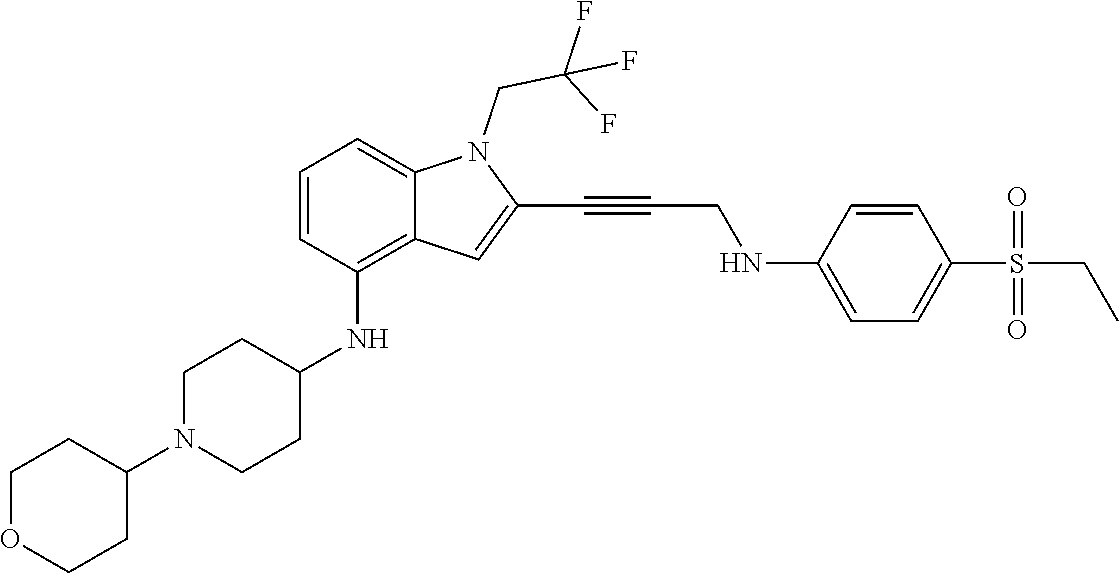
C(C#CC1=CC2=C(NC3CCN(C4CCOCC4)CC3)C=CC=C2N1CC(F)(F)F)NC1=CC=C(S(CC)(=O)=O)C=C1
